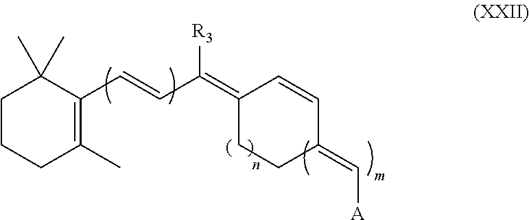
C1CCC(C)=C(C=CC(=C2C=CC(=C[A])CC2)[R3])C1(C)C
